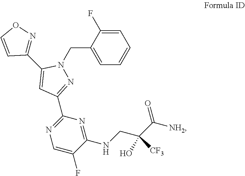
C1=C(F)C(CN2N=C(C3=NC=C(F)C(NCC(C([NH2])=O)([CF3])O)=N3)C=C2C2=NOC=C2)=CC=C1
